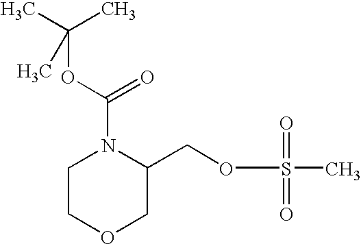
C1COCC(COS(C)(=O)=O)N1C(OC(C)(C)C)=O
